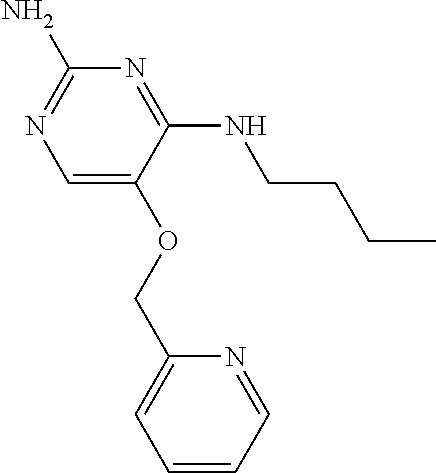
C1(COC2=CN=C(N)N=C2NCCCC)=CC=CC=N1
